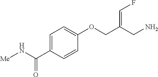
C1=C(C(N[Me])=O)C=CC(OCC(CN)=CF)=C1
